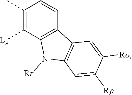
C1(C)=C([LA])C2=C(C=C1)C1=C(N2[Rr])C=C([Rp])C([Ro])=C1
